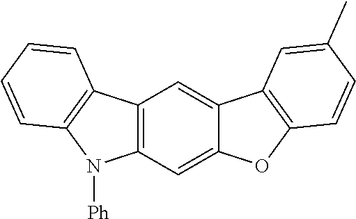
C12=C(C=C3C(=C1)C1=C(O3)C=CC(C)=C1)N([Ph])C1=C2C=CC=C1
